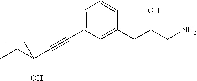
C1=C(C#CC(CC)(O)CC)C=C(CC(CN)O)C=C1
